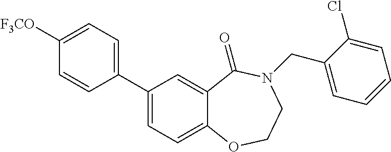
C1(C2=CC=C3C(=C2)C(=O)N(CC2=CC=CC=C2Cl)CCO3)=CC=C([F3CO])C=C1
